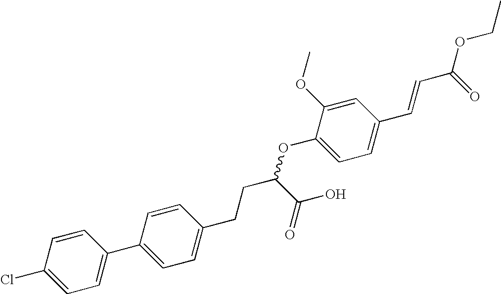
C1=CC(Cl)=CC=C1C1=CC=C(CCC(OC2=CC=C(C=CC(OCC)=O)C=C2OC)C(O)=O)C=C1
